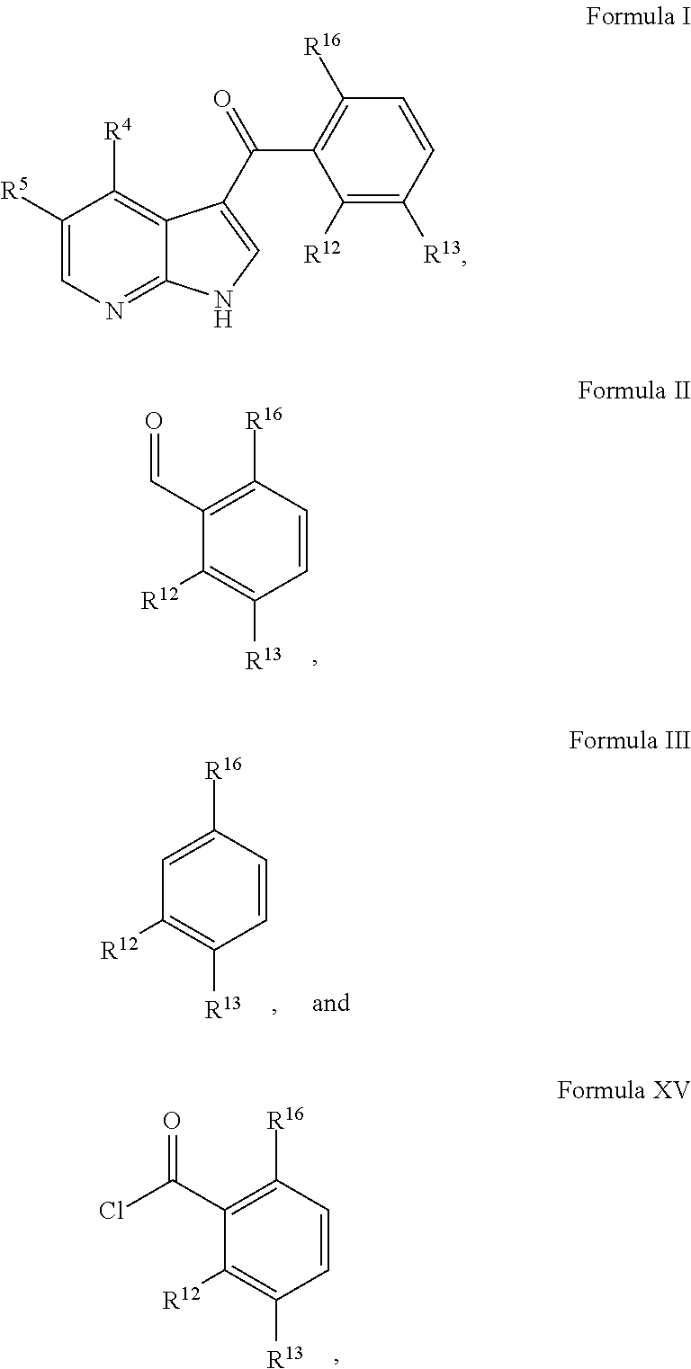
C1(C=O)=C([R16])C=CC([R13])=C1[R12].C1(C(Cl)=O)=C([R16])C=CC([R13])=C1[R12].C1=C([R16])C=CC([R13])=C1[R12].C1([R5])=CN=C2C(=C1[R4])C(C(=O)C1=C([R16])C=CC([R13])=C1[R12])=CN2
